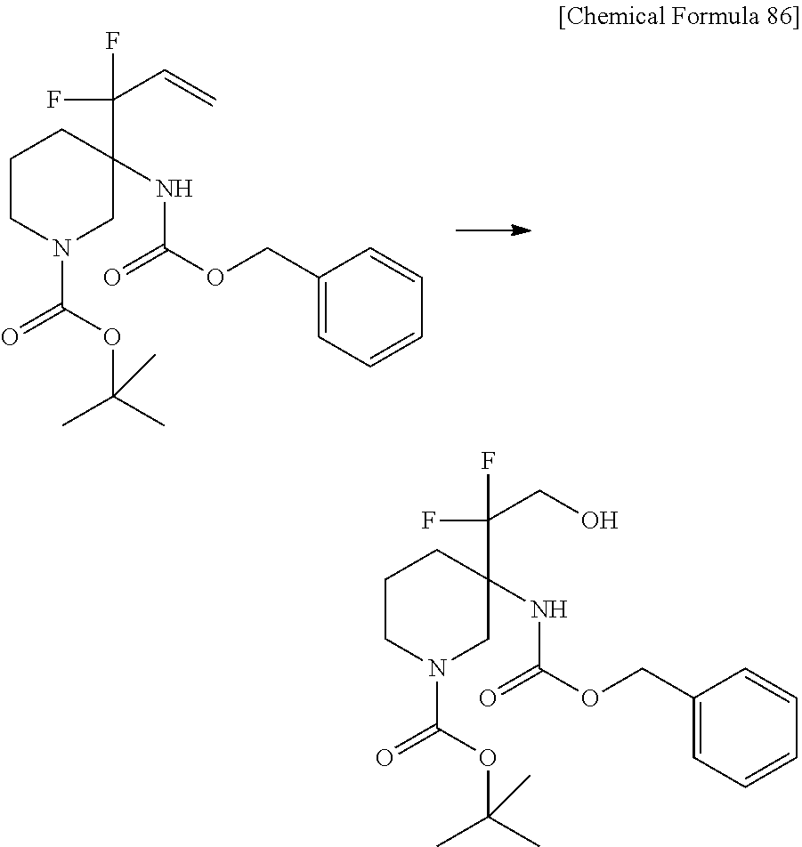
C1CN(C(=O)OC(C)(C)C)CC(NC(OCC2=CC=CC=C2)=O)(C(C=C)(F)F)C1.C1CN(C(=O)OC(C)(C)C)CC(NC(OCC2=CC=CC=C2)=O)(C(CO)(F)F)C1
